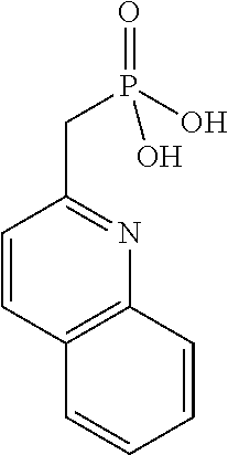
C1=CC2=C(N=C1CP(=O)(O)O)C=CC=C2
